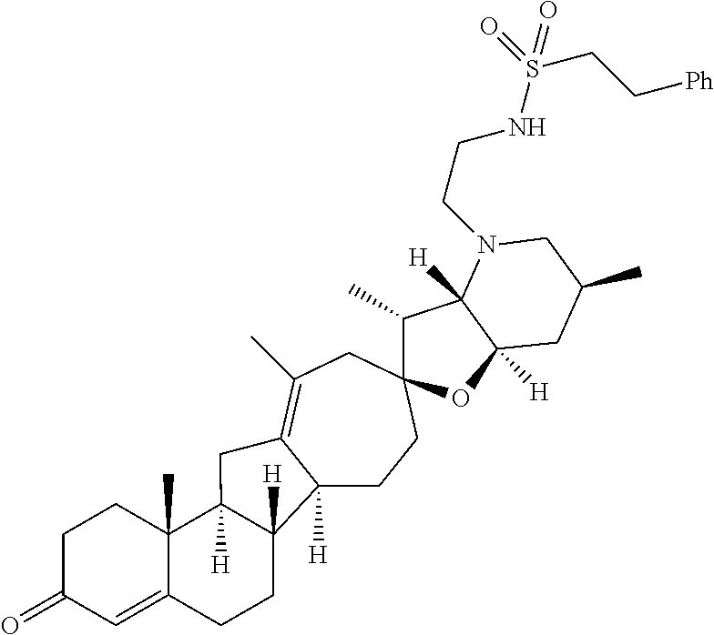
C12([H])CCC3(CC(C)=C1CC1([H])C4(C)C(=CC(=O)CC4)CCC21[H])C(C)C1([H])C([H])(O3)CC(C)CN1CCNS(CC[Ph])(=O)=O
